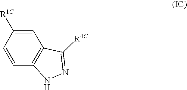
C1=C([R1C])C=CC2=C1C([R4C])=NN2
